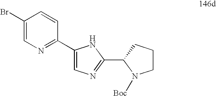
C1(C2=NC=C(Br)C=C2)=CN=C(C2CCCN2[Boc])N1
